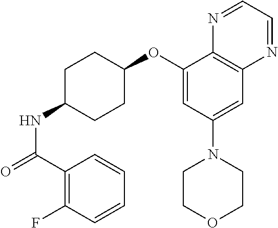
C1(OC2CCC(NC(=O)C3=C(F)C=CC=C3)CC2)=CC(N2CCOCC2)=CC2=C1N=CC=N2
